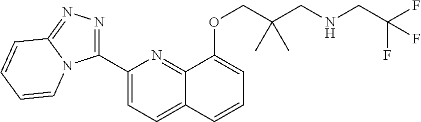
C1(C2=NN=C3N2C=CC=C3)=CC=C2C(=N1)C(OCC(CNCC(F)(F)F)(C)C)=CC=C2
